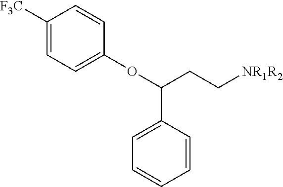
C1([F3C])=CC=C(OC(CC[NR1R2])C2=CC=CC=C2)C=C1
